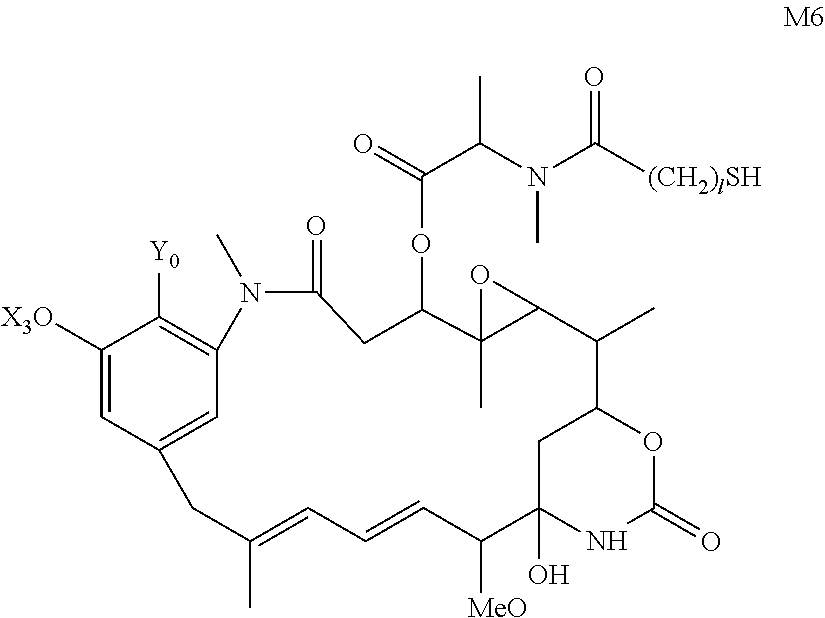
C1([X3O])=CC2=CC(=C1[Y0])N(C)C(=O)CC(OC(C(N(C([(CH2)lSH])=O)C)C)=O)C1(C)C(C(C)C3OC(=O)NC(O)(C([MeO])C=CC=C(C)C2)C3)O1
